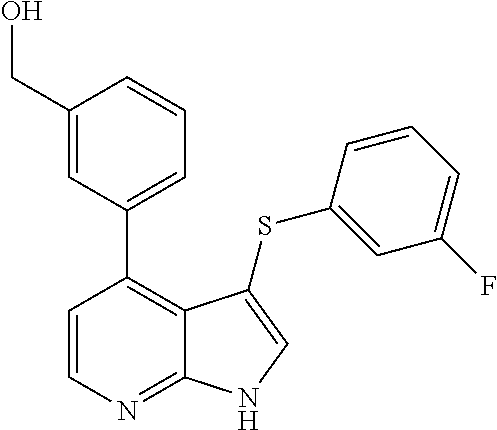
C1=CN=C2C(=C1C1=CC=CC(CO)=C1)C(SC1=CC(F)=CC=C1)=CN2
